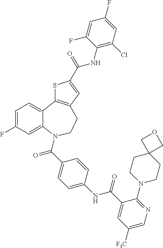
C1=C(F)C=C2C(=C1)C1=C(CCN2C(C2=CC=C(NC(C3=CC([F3C])=CN=C3N3CCC4(CC3)COC4)=O)C=C2)=O)C=C(C(NC2=C(Cl)C=C(F)C=C2F)=O)S1
